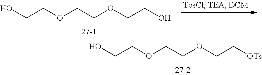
OCCOCCOCCO.OCCOCCOCC[OTs]
